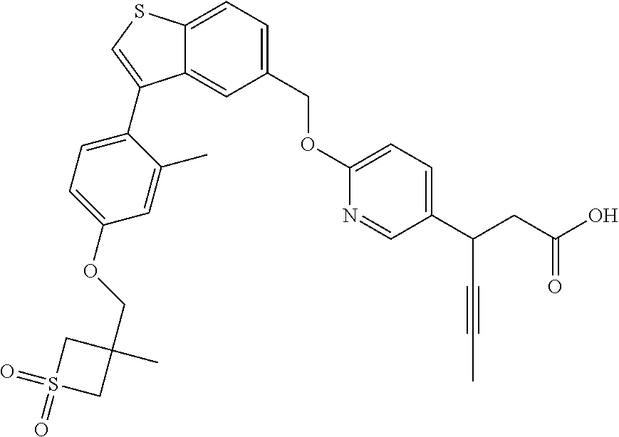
C12=CC(COC3=CC=C(C(CC(O)=O)C#CC)C=N3)=CC=C1SC=C2C1=CC=C(OCC2(C)CS(=O)(=O)C2)C=C1C
